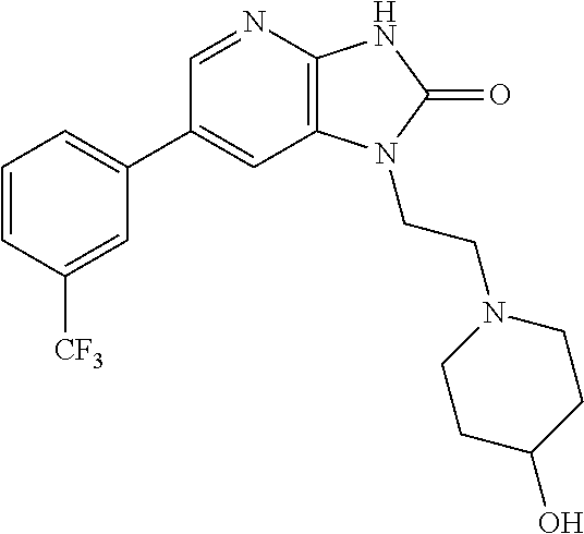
C1(C2=CC=CC([CF3])=C2)=CC2=C(N=C1)NC(=O)N2CCN1CCC(O)CC1
